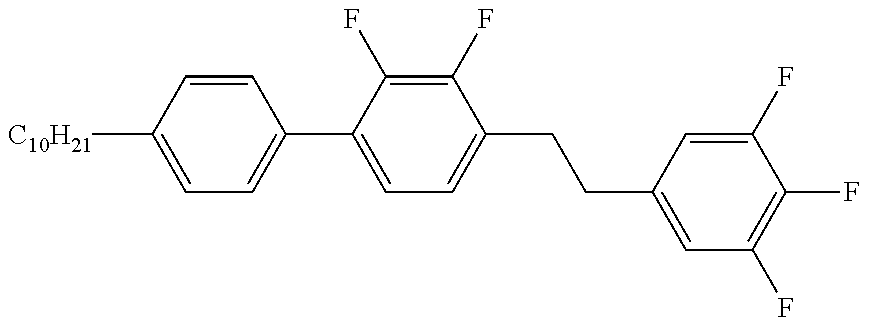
C1=C([C10H21])C=CC(C2=CC=C(CCC3=CC(F)=C(F)C(F)=C3)C(F)=C2F)=C1
